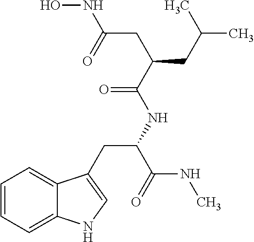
C1=CC=C2C(=C1)C(CC(NC(=O)C(CC(C)C)CC(=O)NO)C(NC)=O)=CN2
